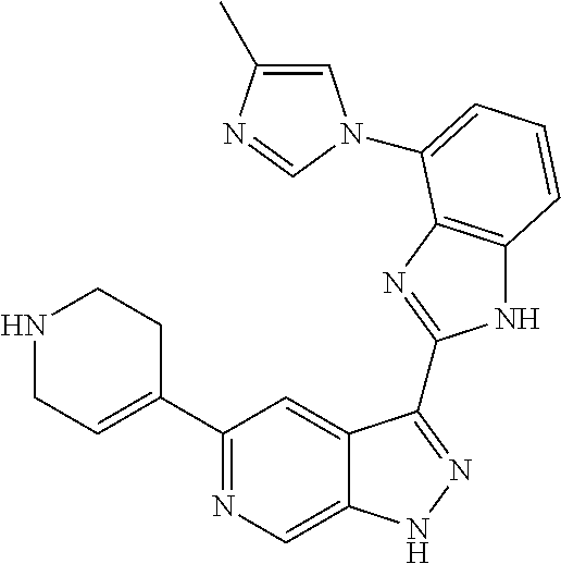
C1(C2=NC=C3C(=C2)C(C2=NC4=C(N2)C=CC=C4N2C=C(C)N=C2)=NN3)=CCNCC1
